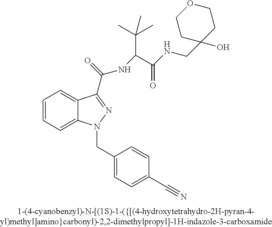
C1=CC=C2C(=C1)C(C(=O)NC(C(C)(C)C)C(NCC1(O)CCOCC1)=O)=NN2CC1=CC=C(C#N)C=C1
